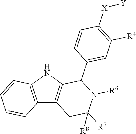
C12=C(NC3=C1CC([R7])([R8])N([R6])C3C1=CC([R4])=C([X][Y])C=C1)C=CC=C2
